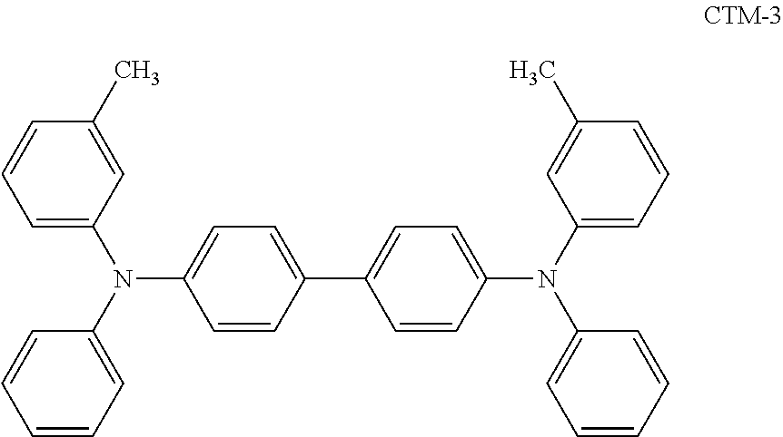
C1=C(N(C2=CC=CC=C2)C2=CC=C(C3=CC=C(N(C4=CC=CC=C4)C4=CC=CC(C)=C4)C=C3)C=C2)C=C(C)C=C1
